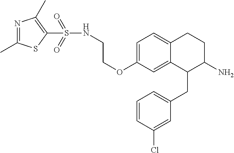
C1=C(OCCNS(=O)(=O)C2=C(C)N=C(C)S2)C=C2C(=C1)CCC(N)C2CC1=CC=CC(Cl)=C1
